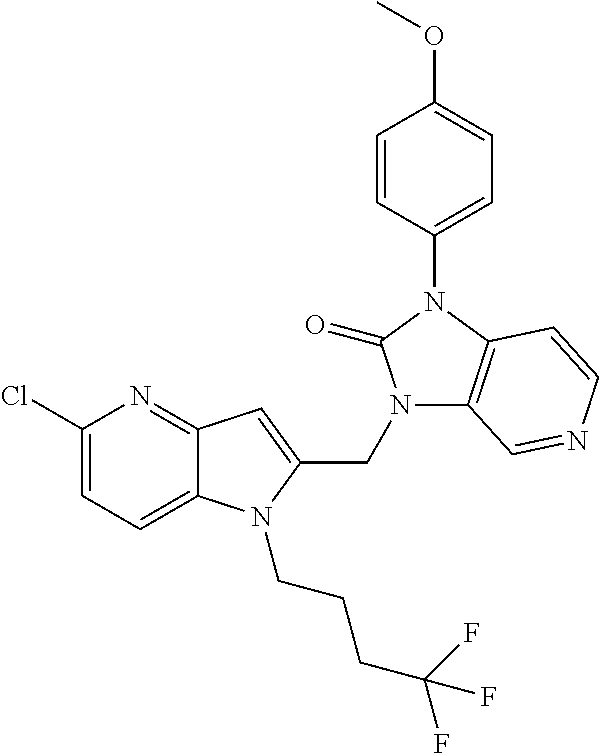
C12=NC(Cl)=CC=C1N(CCCC(F)(F)F)C(CN1C3=C(N(C4=CC=C(OC)C=C4)C1=O)C=CN=C3)=C2
